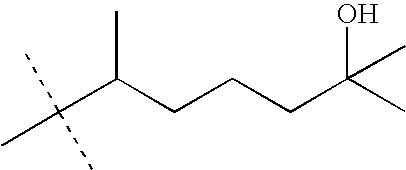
C(C(CCCC(C)(O)C)C)(C)(C)C
